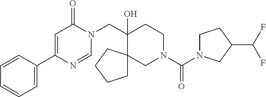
C1(C2=CC=CC=C2)=CC(=O)N(CC2(O)CCN(C(=O)N3CCC(C(F)F)C3)CC23CCCC3)C=N1
